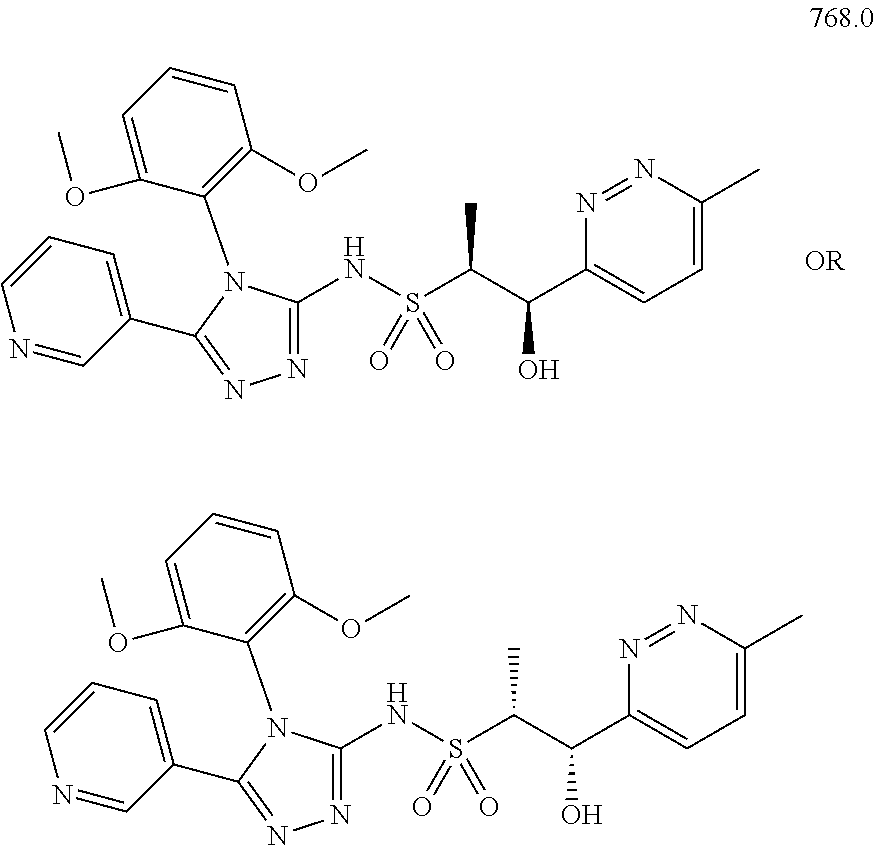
C1=CN=CC(C2=NN=C(NS(C(C(C3=CC=C(C)N=N3)O)C)(=O)=O)N2C2=C(OC)C=CC=C2OC)=C1.C1=CN=CC(C2=NN=C(NS(C(C(C3=CC=C(C)N=N3)O)C)(=O)=O)N2C2=C(OC)C=CC=C2OC)=C1
